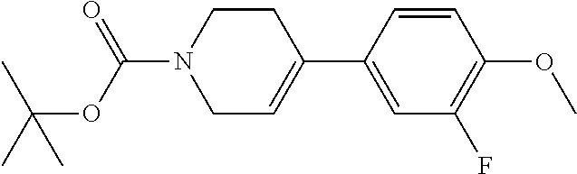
C1=C(C2=CCN(C(=O)OC(C)(C)C)CC2)C=CC(OC)=C1F
